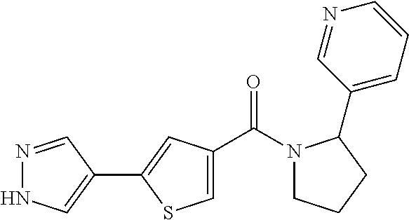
N1=CC(C2=CC(C(N3CCCC3C3=CC=CN=C3)=O)=CS2)=CN1
